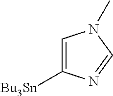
C1([Bu3Sn])=CN(C)C=N1
